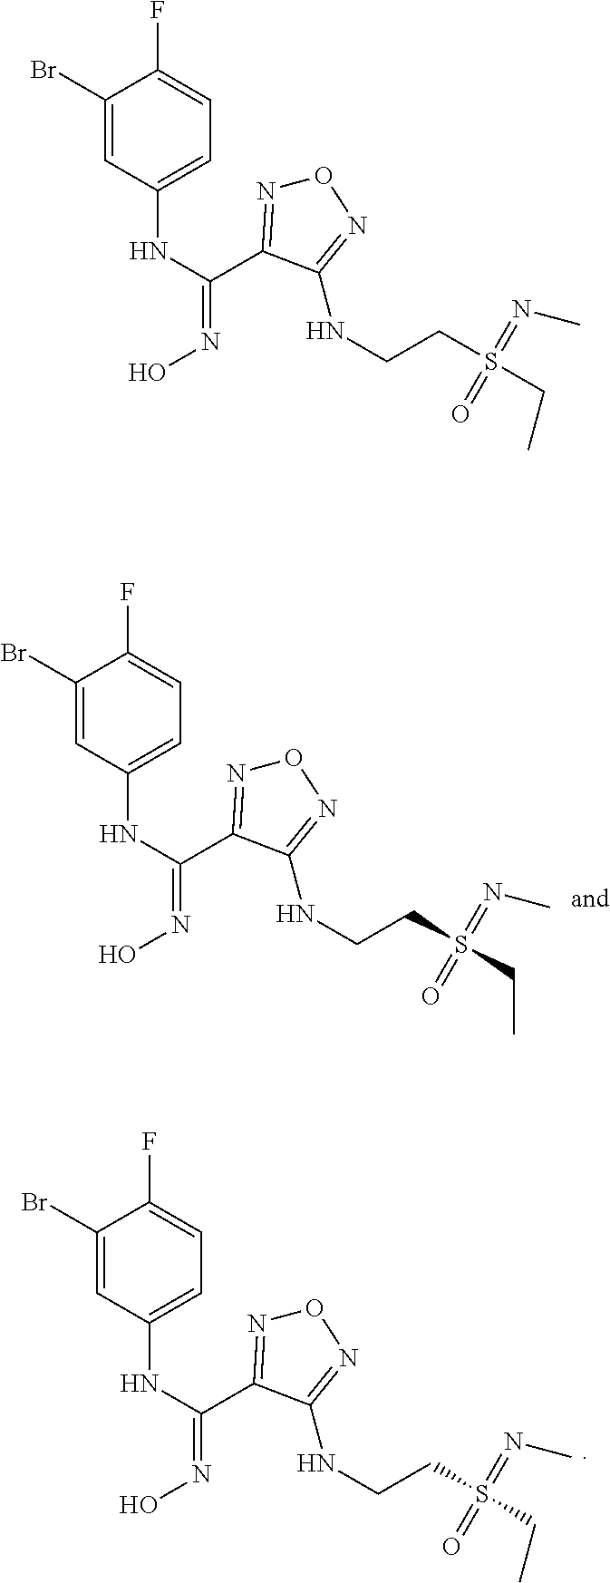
C1(Br)=CC(NC(=NO)C2=NON=C2NCCS(CC)(=NC)=O)=CC=C1F.C1(Br)=CC(NC(=NO)C2=NON=C2NCCS(CC)(=NC)=O)=CC=C1F.C1(Br)=CC(NC(=NO)C2=NON=C2NCCS(CC)(=NC)=O)=CC=C1F
